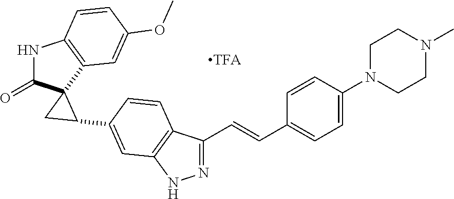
N1C(=O)C2(C3=C1C=CC(OC)=C3)C(C1=CC3=C(C(C=CC4=CC=C(N5CCN(C)CC5)C=C4)=NN3)C=C1)C2
